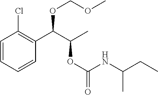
C1=CC=CC(C(C(C)OC(=O)NC(CC)C)OCOC)=C1Cl
